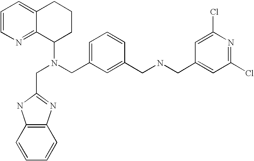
C1=CN=C2C(=C1)CCCC2N(CC1=NC2=C(N1)C=CC=C2)CC1=CC=CC(CNCC2=CC(Cl)=NC(Cl)=C2)=C1
